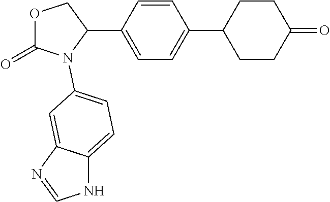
O1C(=O)N(C2=CC=C3NC=NC3=C2)C(C2=CC=C(C3CCC(=O)CC3)C=C2)C1
